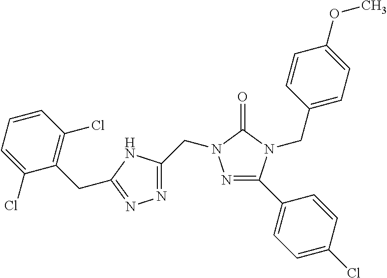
N1=C(C2=CC=C(Cl)C=C2)N(CC2=CC=C(OC)C=C2)C(=O)N1CC1=NN=C(CC2=C(Cl)C=CC=C2Cl)N1
